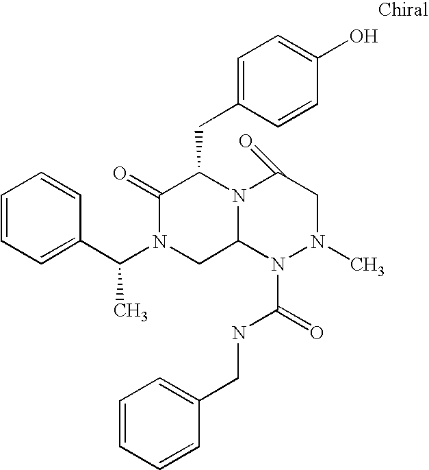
C1=CC(C(N2CC3N(C(CC4=CC=C(O)C=C4)C2=O)C(=O)CN(C)N3C(=O)NCC2=CC=CC=C2)C)=CC=C1
